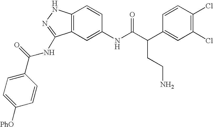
C12=C(C=C(NC(C(C3=CC(Cl)=C(Cl)C=C3)CCN)=O)C=C1)C(NC(C1=CC=C([PhO])C=C1)=O)=NN2
